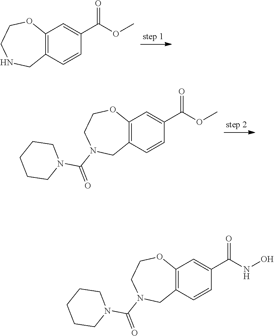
C12=C(C=CC(C(OC)=O)=C1)CNCCO2.C12=C(C=CC(C(OC)=O)=C1)CN(C(N1CCCCC1)=O)CCO2.C12=C(C=CC(C(NO)=O)=C1)CN(C(N1CCCCC1)=O)CCO2
